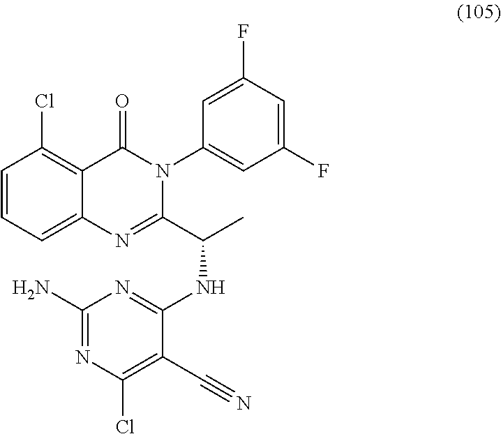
C1=CC(Cl)=C2C(=C1)N=C(C(C)NC1=NC(N)=NC(Cl)=C1C#N)N(C1=CC(F)=CC(F)=C1)C2=O
